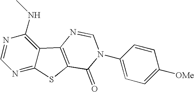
C1=NC(NC)=C2C(=N1)SC1=C2N=CN(C2=CC=C([OMe])C=C2)C1=O
